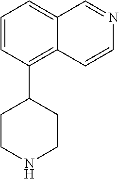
C1CC(C2=C3C=CN=CC3=CC=C2)CCN1
